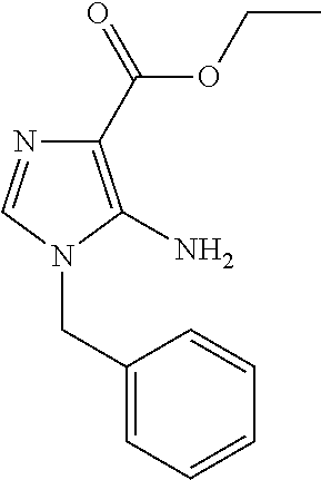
C1(C(=O)OCC)=C(N)N(CC2=CC=CC=C2)C=N1
